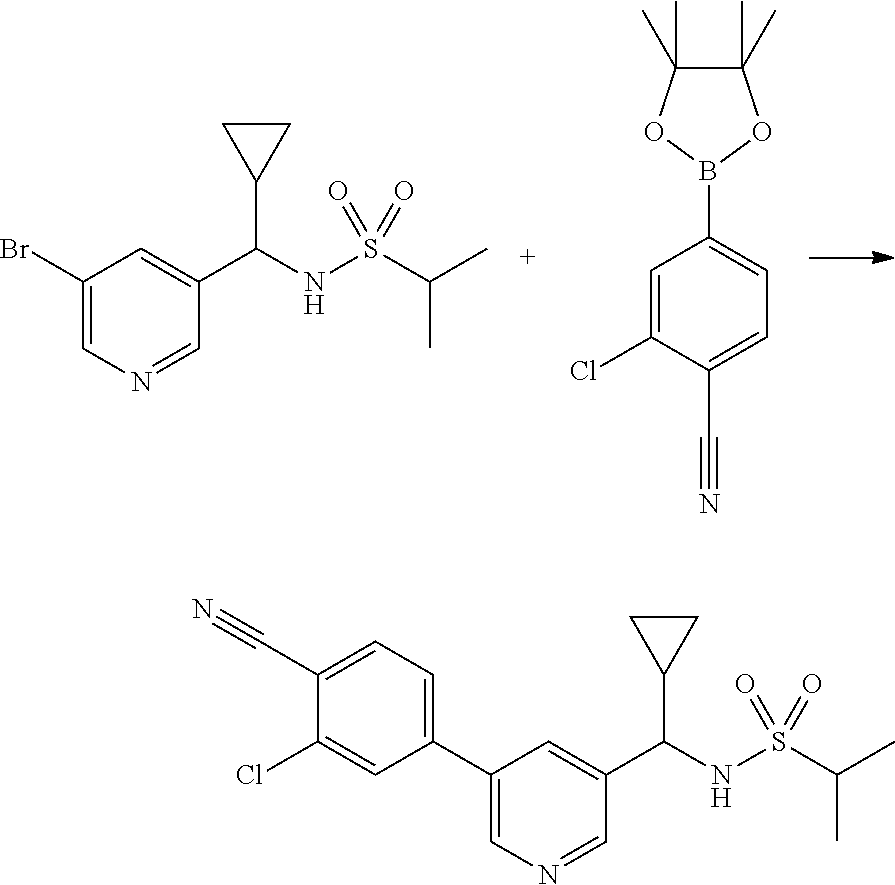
B1(C2=CC=C(C#N)C(Cl)=C2)OC(C)(C)C(C)(C)O1.C(NS(C(C)C)(=O)=O)(C1CC1)C1=CC(Br)=CN=C1.C(NS(C(C)C)(=O)=O)(C1CC1)C1=CC(C2=CC=C(C#N)C(Cl)=C2)=CN=C1
